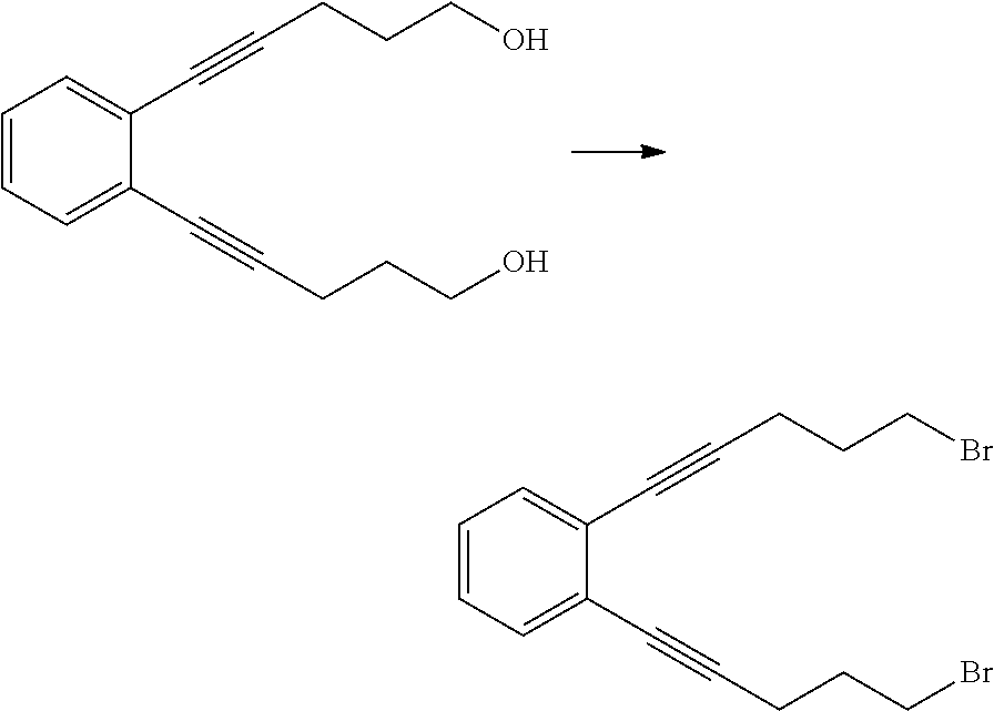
C1=CC=C(C#CCCCO)C(C#CCCCO)=C1.C1=CC=C(C#CCCCBr)C(C#CCCCBr)=C1
